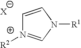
C1=CN([R1])C=N1[R2]
